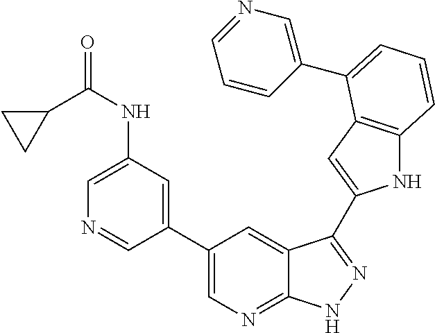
C1(C2=CN=C3C(=C2)C(C2=CC4=C(N2)C=CC=C4C2=CN=CC=C2)=NN3)=CC(NC(C2CC2)=O)=CN=C1
